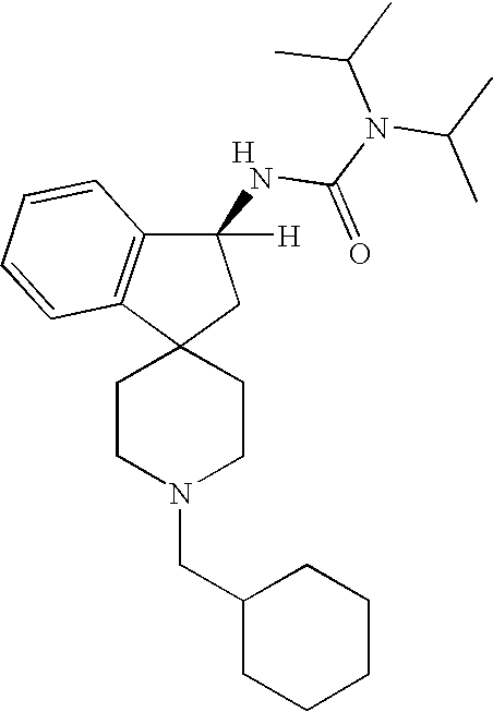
C(N1CCC2(CC1)CC(NC(=O)N(C(C)C)C(C)C)([H])C1=C2C=CC=C1)C1CCCCC1.[H]
